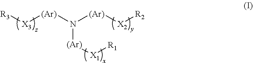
[R3][X3][(Ar)]N([(Ar)][X2][R2])[(Ar)][X1][R1]
